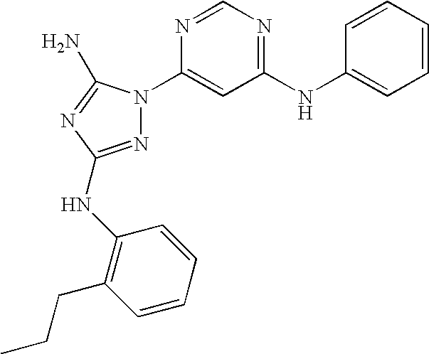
N1=C(NC2=C(CCC)C=CC=C2)N=C(N)N1C1=CC(NC2=CC=CC=C2)=NC=N1
